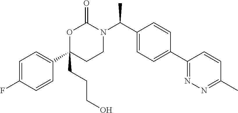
C1=C(F)C=CC(C2(CCCO)CCN(C(C3=CC=C(C4=NN=C(C)C=C4)C=C3)C)C(=O)O2)=C1
